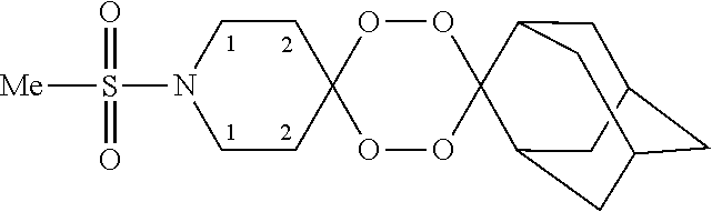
C1CN(S([Me])(=O)=O)CCC12OOC1(OO2)C2CC3CC(CC1C3)C2
